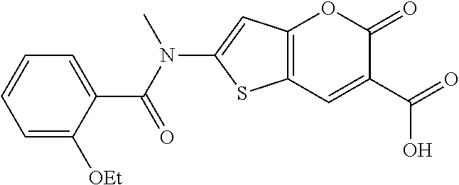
C12=C(C=C(C(=O)O)C(=O)O1)SC(N(C(C1=CC=CC=C1[OEt])=O)C)=C2
